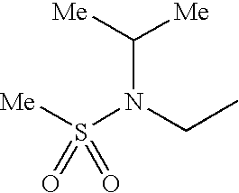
[Me]C([Me])N(CC)S([Me])(=O)=O
